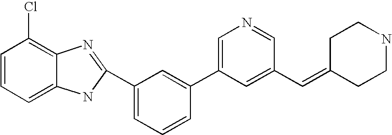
C1(C=C2CCNCC2)=CC(C2=CC(C3=NC4=C(Cl)C=CC=C4N3)=CC=C2)=CN=C1
